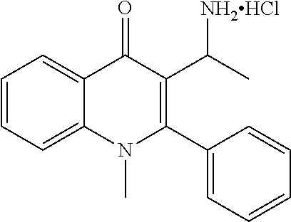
C1=CC=C2C(=C1)C(=O)C(C(C)[NH2HCl])=C(C1=CC=CC=C1)N2C
